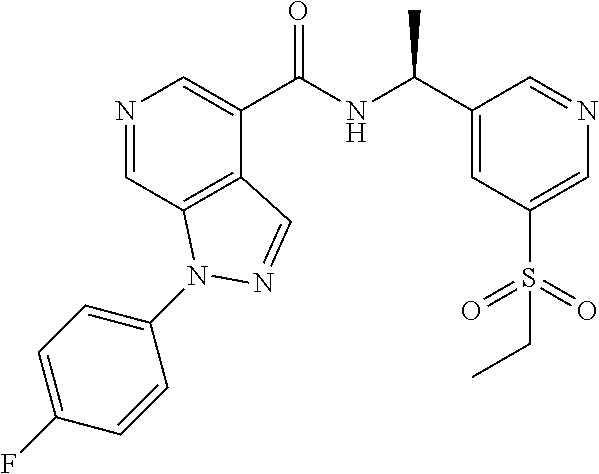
N1=CC2=C(C(C(NC(C3=CC(S(=O)(=O)CC)=CN=C3)C)=O)=C1)C=NN2C1=CC=C(F)C=C1
